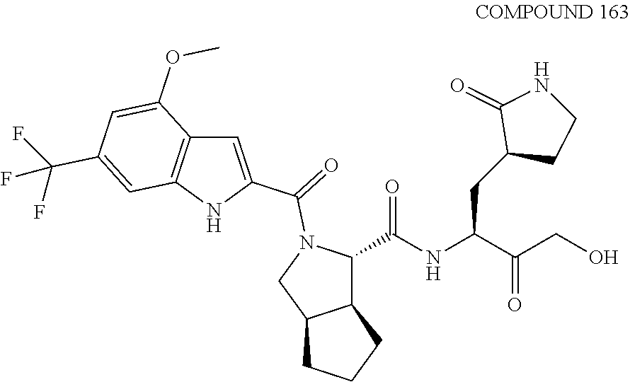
N(C(=O)C1C2C(CCC2)CN1C(C1=CC2=C(C=C(C(F)(F)F)C=C2OC)N1)=O)C(C(=O)CO)CC1CCNC1=O
